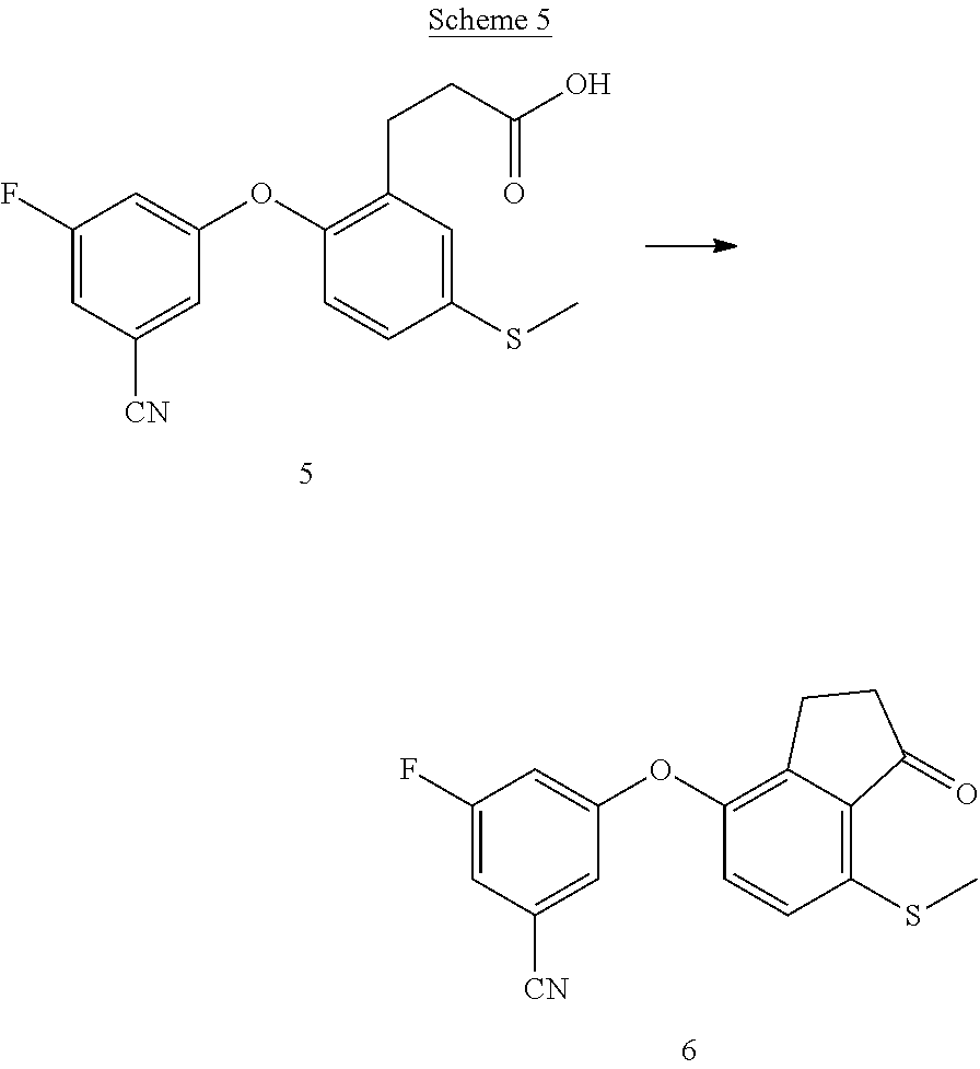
C1(F)=CC([CN])=CC(OC2=C(CCC(O)=O)C=C(SC)C=C2)=C1.C1(F)=CC([CN])=CC(OC2=C3C(=C(SC)C=C2)C(=O)CC3)=C1
